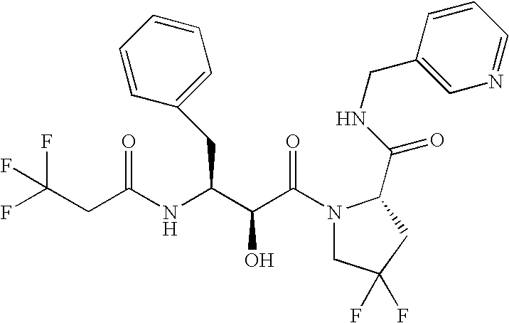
FC(CC(NC(C(C(N1CC(F)(F)CC1C(NCC1=CN=CC=C1)=O)=O)O)CC1=CC=CC=C1)=O)(F)F
